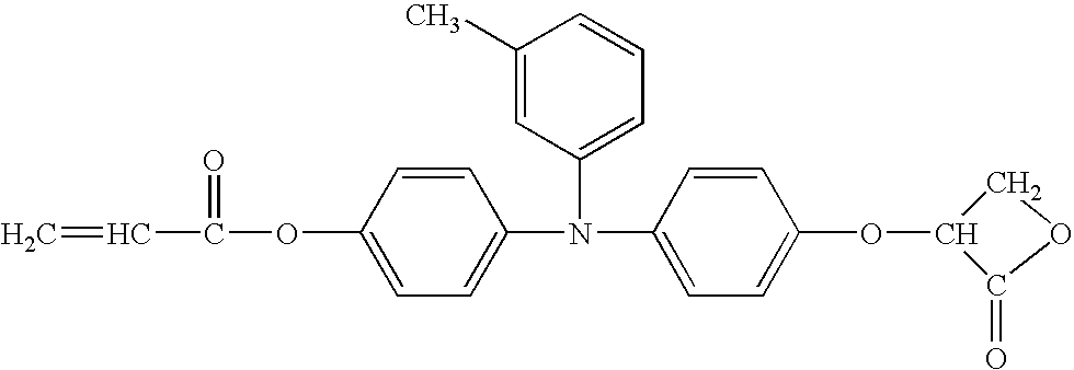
C1OC(=O)C1OC1=CC=C(N(C2=CC=C(OC(=O)C=C)C=C2)C2=CC=CC(C)=C2)C=C1
